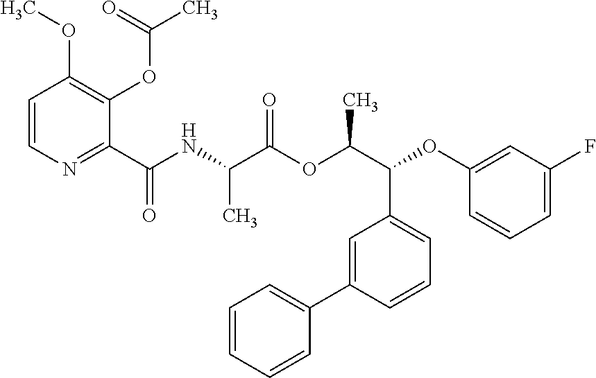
C1(C(NC(C(OC(C(C2=CC=CC(C3=CC=CC=C3)=C2)OC2=CC(F)=CC=C2)C)=O)C)=O)=NC=CC(OC)=C1OC(C)=O
